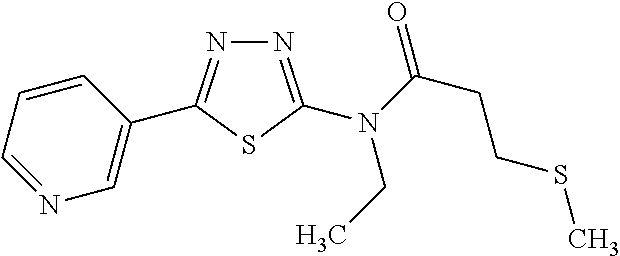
N1=C(N(C(CCSC)=O)CC)SC(C2=CN=CC=C2)=N1
